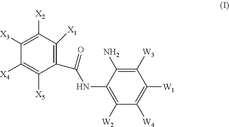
C1([X3])=C([X2])C([X1])=C(C(=O)NC2=C([W2])C([W4])=C([W1])C([W3])=C2N)C([X5])=C1[X4]
